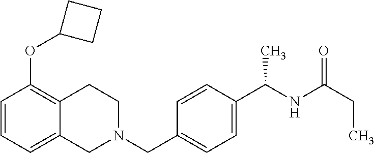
C1=CC=C2C(=C1OC1CCC1)CCN(CC1=CC=C(C(NC(=O)CC)C)C=C1)C2
